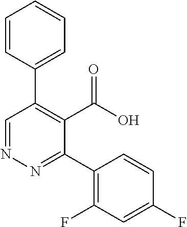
N1=CC(C2=CC=CC=C2)=C(C(=O)O)C(C2=C(F)C=C(F)C=C2)=N1
